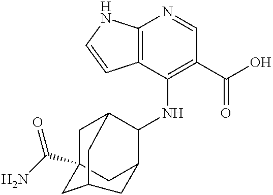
C12=C(C(NC3C4CC5(C(N)=O)CC3CC(C5)C4)=C(C(O)=O)C=N1)C=CN2
